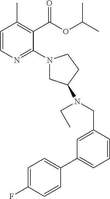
C1=CN=C(N2CC(N(CC)CC3=CC(C4=CC=C(F)C=C4)=CC=C3)CC2)C(C(OC(C)C)=O)=C1C
